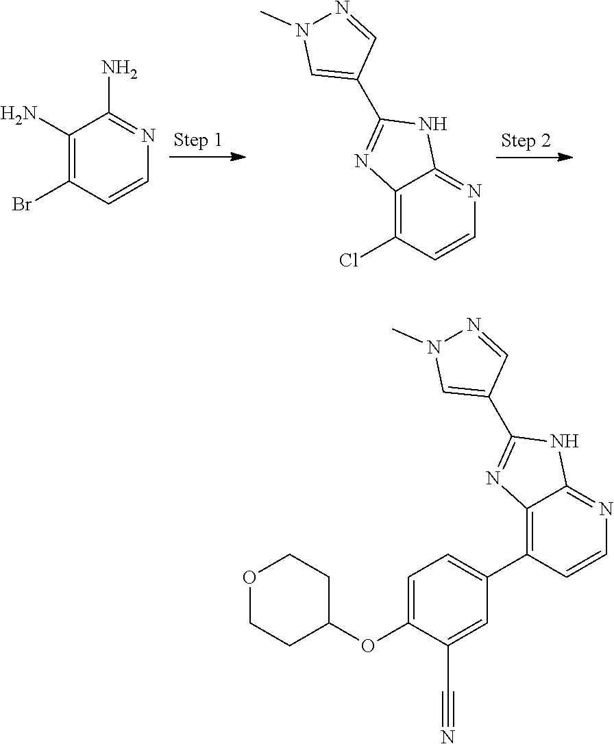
C12=C(Cl)C=CN=C1NC(C1=CN(C)N=C1)=N2.C1(N)=C(Br)C=CN=C1N.C12=C(C3=CC=C(OC4CCOCC4)C(C#N)=C3)C=CN=C1NC(C1=CN(C)N=C1)=N2
